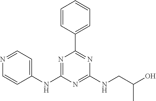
C1=CC(C2=NC(NCC(O)C)=NC(NC3=CC=NC=C3)=N2)=CC=C1
